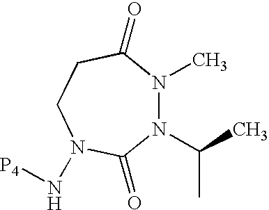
N1(C(C)C)N(C)C(=O)CCN(N[P4])C1=O
